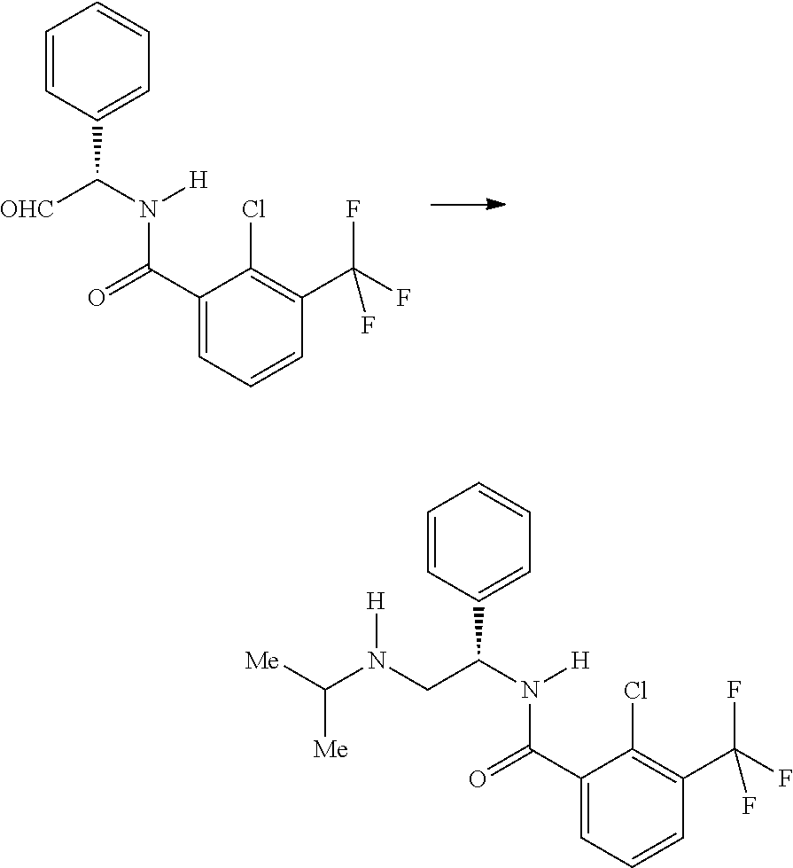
C1=CC(C(N([H])C(C2=CC=CC(C(F)(F)F)=C2Cl)=O)[OHC])=CC=C1.C1=CC(C(N([H])C(C2=CC=CC(C(F)(F)F)=C2Cl)=O)CN(C([Me])[Me])[H])=CC=C1
